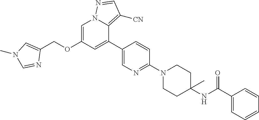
C1=C(OCC2=CN(C)C=N2)C=C(C2=CN=C(N3CCC(NC(C4=CC=CC=C4)=O)(C)CC3)C=C2)C2=C([CN])C=NN12
